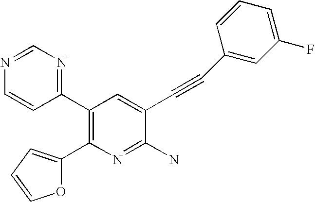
C1=NC=CC(C2=C(C3=CC=CO3)N=C(N)C(C#CC3=CC(F)=CC=C3)=C2)=N1
